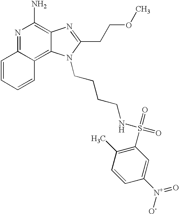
N1=C2C(=C3C(=C1N)N=C(CCOC)N3CCCCNS(=O)(=O)C1=C(C)C=CC([N+]([O-])=O)=C1)C=CC=C2
